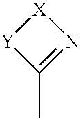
[X]1[Y]C(C)=N1
